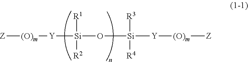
[Z][(O)m][Y][Si]([R2])([R1])O[Si]([Y][(O)m][Z])([R4])[R3]
